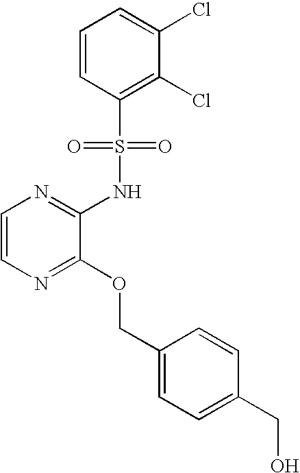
C1=CN=C(OCC2=CC=C(CO)C=C2)C(NS(C2=C(Cl)C(Cl)=CC=C2)(=O)=O)=N1
